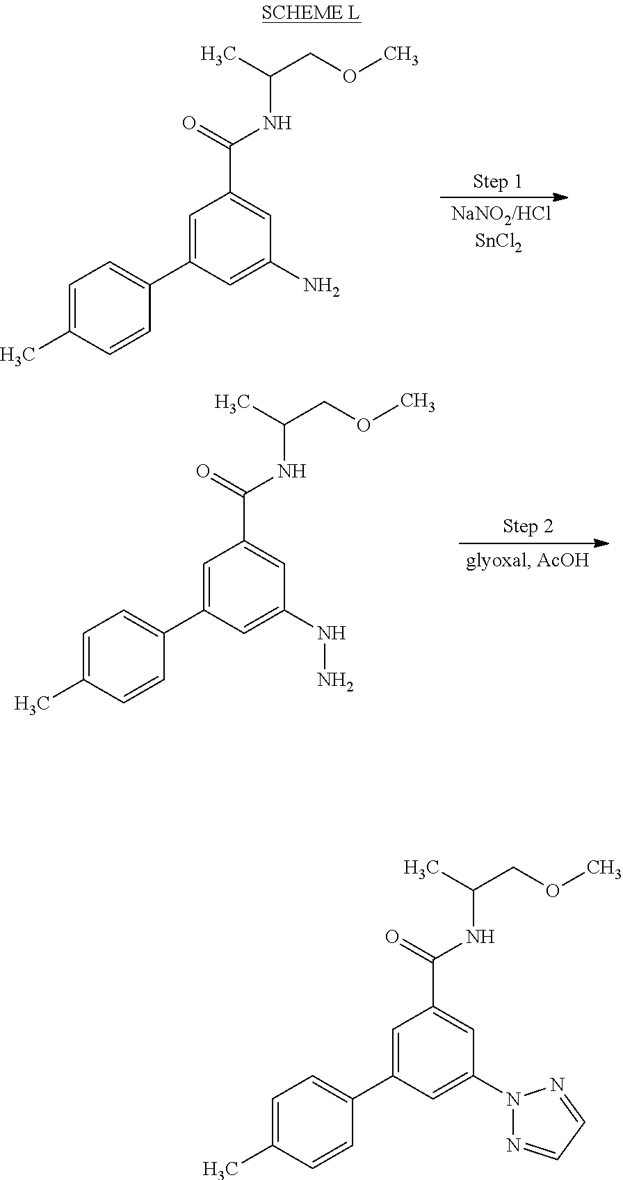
C1=C(C2=CC=C(C)C=C2)C=C(N2N=CC=N2)C=C1C(=O)NC(COC)C.C1=C(C2=CC=C(C)C=C2)C=C(N)C=C1C(=O)NC(COC)C.C1=C(C2=CC=C(C)C=C2)C=C(NN)C=C1C(=O)NC(COC)C
